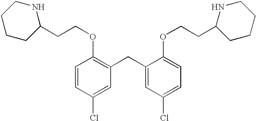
C1=CC(Cl)=CC(CC2=CC(Cl)=CC=C2OCCC2CCCCN2)=C1OCCC1NCCCC1
